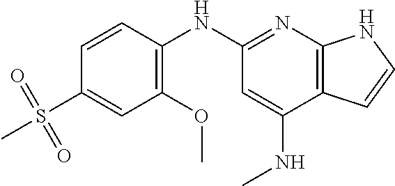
C1(S(=O)(=O)C)=CC(OC)=C(NC2=NC3=C(C(NC)=C2)C=CN3)C=C1
